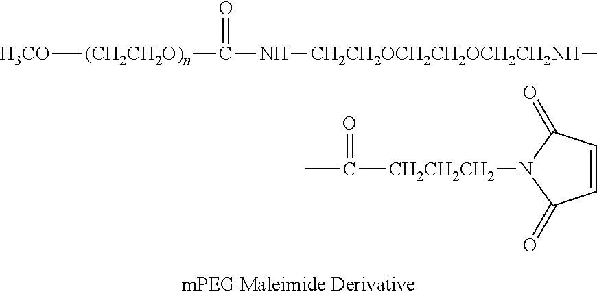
[H3CO][(CH2CH2O)n]C(N[CH2CH2OCH2CH2OCH2CH2NH]C)=O.C1(=O)C=CC(=O)N1[CH2CH2CH2]C(=O)C
